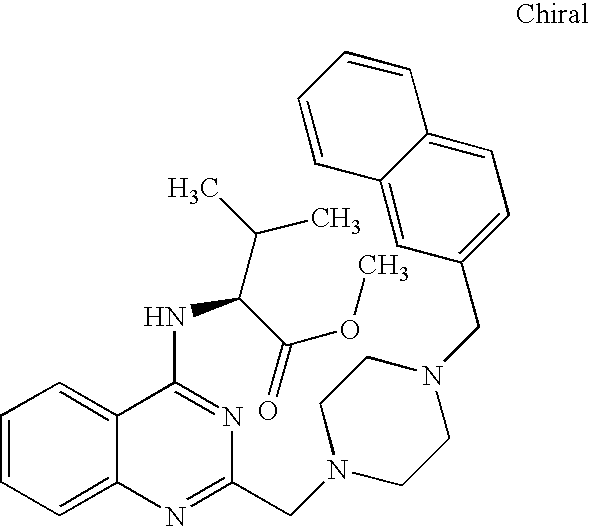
C1=CC=C2C(=C1)C(NC(C(C)C)C(=O)OC)=NC(CN1CCN(CC3=CC=C4C(=C3)C=CC=C4)CC1)=N2
